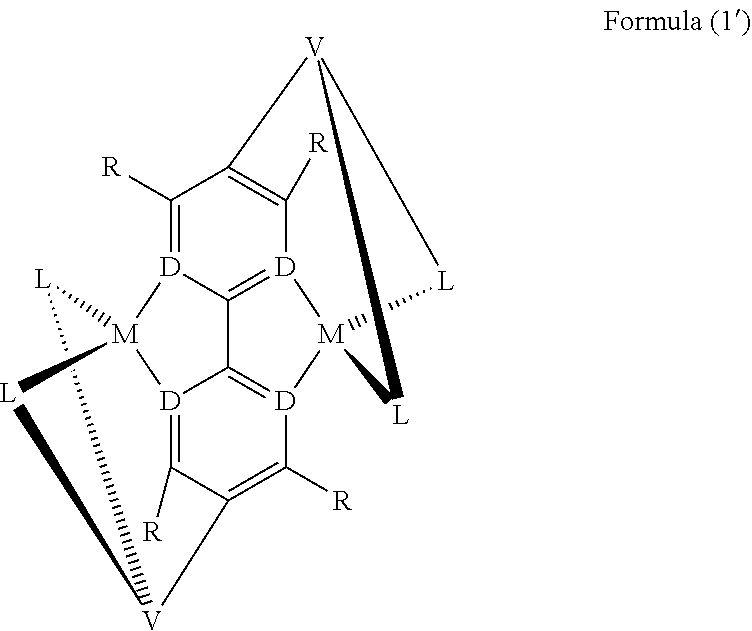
C1([R])=[D]2C3=[D]4C([R])=C1[V]1[L][M]4([D]4=C3[D]3=C([R])C(=C4[R])[V]4[L][M]23[L]4)[L]1
